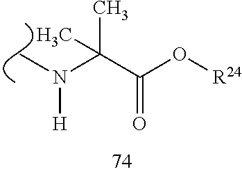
C(C(O[R24])=O)(C)(N([H])C)C
